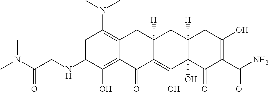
C1=C(NCC(N(C)C)=O)C(O)=C2C(=C1N(C)C)CC1([H])C(=C(O)C3(O)C([H])(C1)CC(O)=C(C(N)=O)C3=O)C2=O
